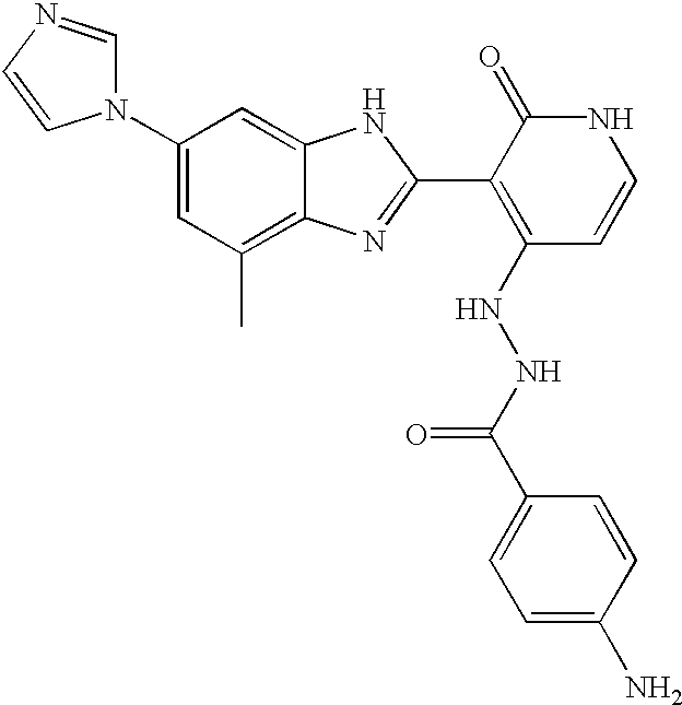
C1(N2C=NC=C2)=CC(C)=C2C(=C1)NC(C1=C(NNC(C3=CC=C(N)C=C3)=O)C=CNC1=O)=N2
